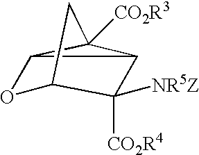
C12C3([CO2R3])C1C([CO2R4])([NR5Z])C(O2)C3
